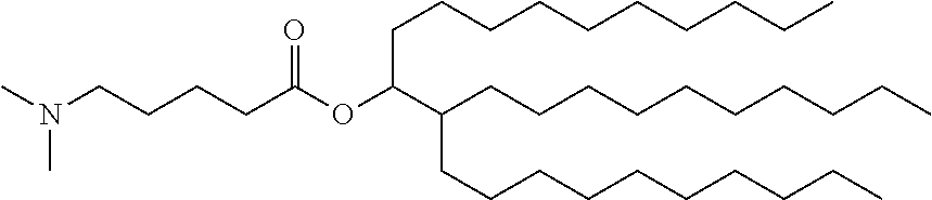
CN(CCCCC(OC(C(CCCCCCCCCC)CCCCCCCCCC)CCCCCCCCCC)=O)C
